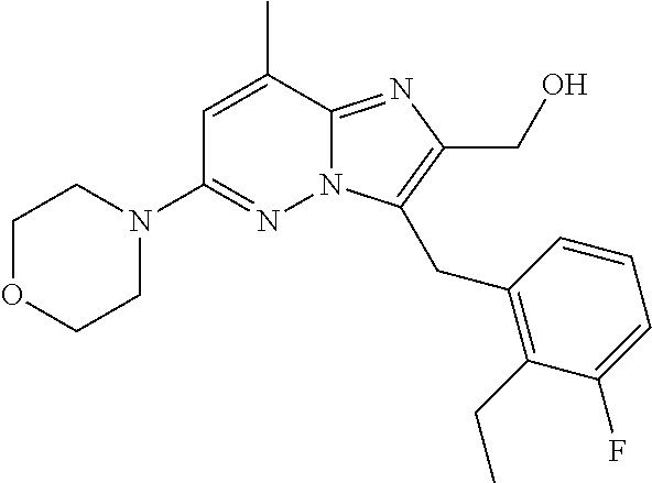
C1OCCN(C2=NN3C(=NC(CO)=C3CC3=C(CC)C(F)=CC=C3)C(C)=C2)C1
